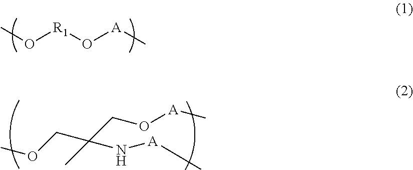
O([R1]O[A]C)C.COCC(CO[A]C)(C)N[A]C
